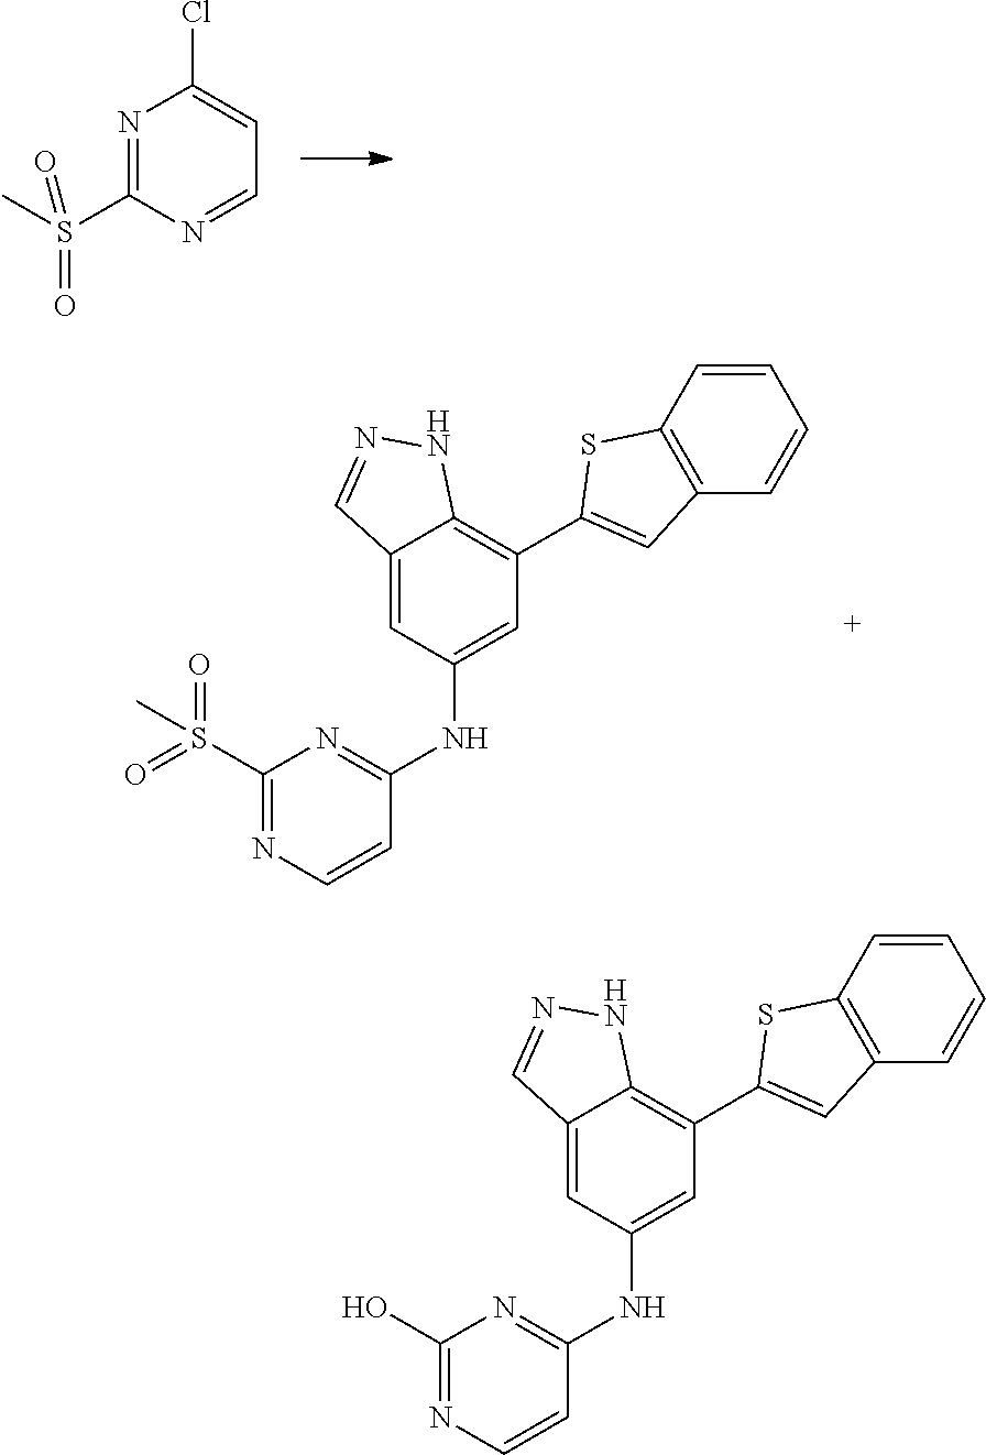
N1=C(S(C)(=O)=O)N=CC=C1Cl.C1(S(=O)(=O)C)=NC=CC(NC2=CC(C3=CC4=C(C=CC=C4)S3)=C3C(=C2)C=NN3)=N1.C1(O)=NC=CC(NC2=CC(C3=CC4=C(C=CC=C4)S3)=C3C(=C2)C=NN3)=N1
